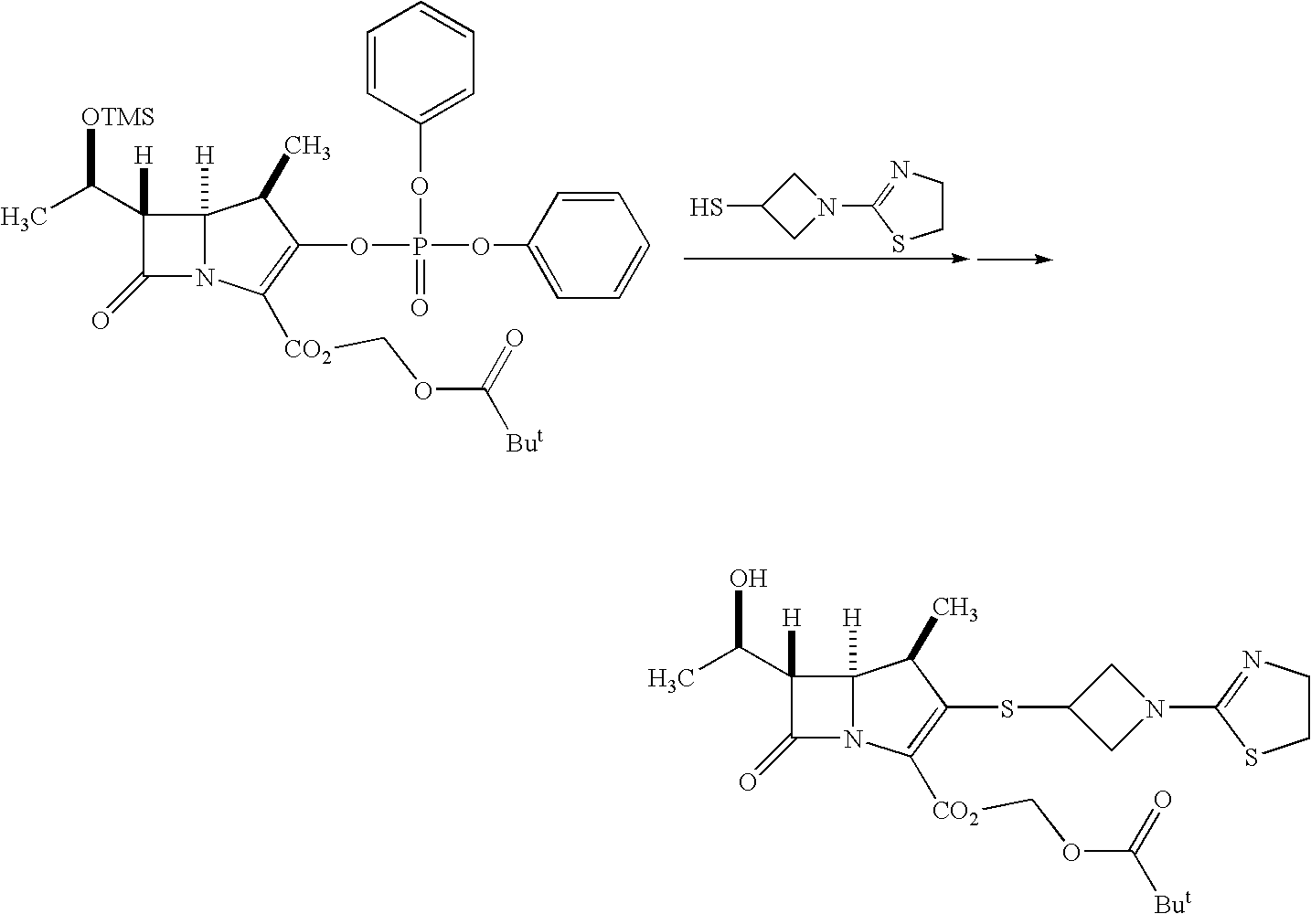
C1(N2CC(S)C2)=NCCS1.C1(=O)N2C([H])(C1(C(C)[OTMS])[H])C(C)C(OP(OC1=CC=CC=C1)(OC1=CC=CC=C1)=O)=C2[CO2]COC([But])=O.C1(=O)N2C([H])(C1(C(C)O)[H])C(C)C(SC1CN(C3=NCCS3)C1)=C2[CO2]COC([But])=O
